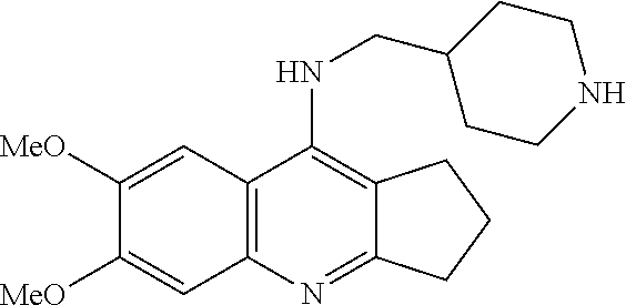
C1([MeO])=CC2=C(C=C1[MeO])N=C1C(=C2NCC2CCNCC2)CCC1
